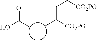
CC(O)=O.CC([CO2PG])CC[CO2PG]
